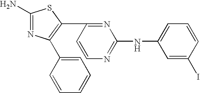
C1=C(C2=C(C3=NC(NC4=CC=CC(I)=C4)=NC=C3)SC(N)=N2)C=CC=C1
